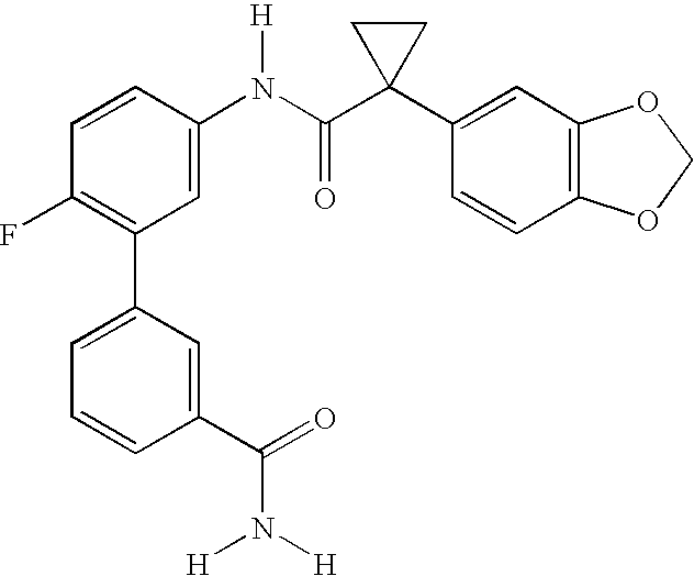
C1(C2=C(F)C=CC(N(C(C3(C4=CC5=C(C=C4)OCO5)CC3)=O)[H])=C2)=CC=CC(C(N([H])[H])=O)=C1
